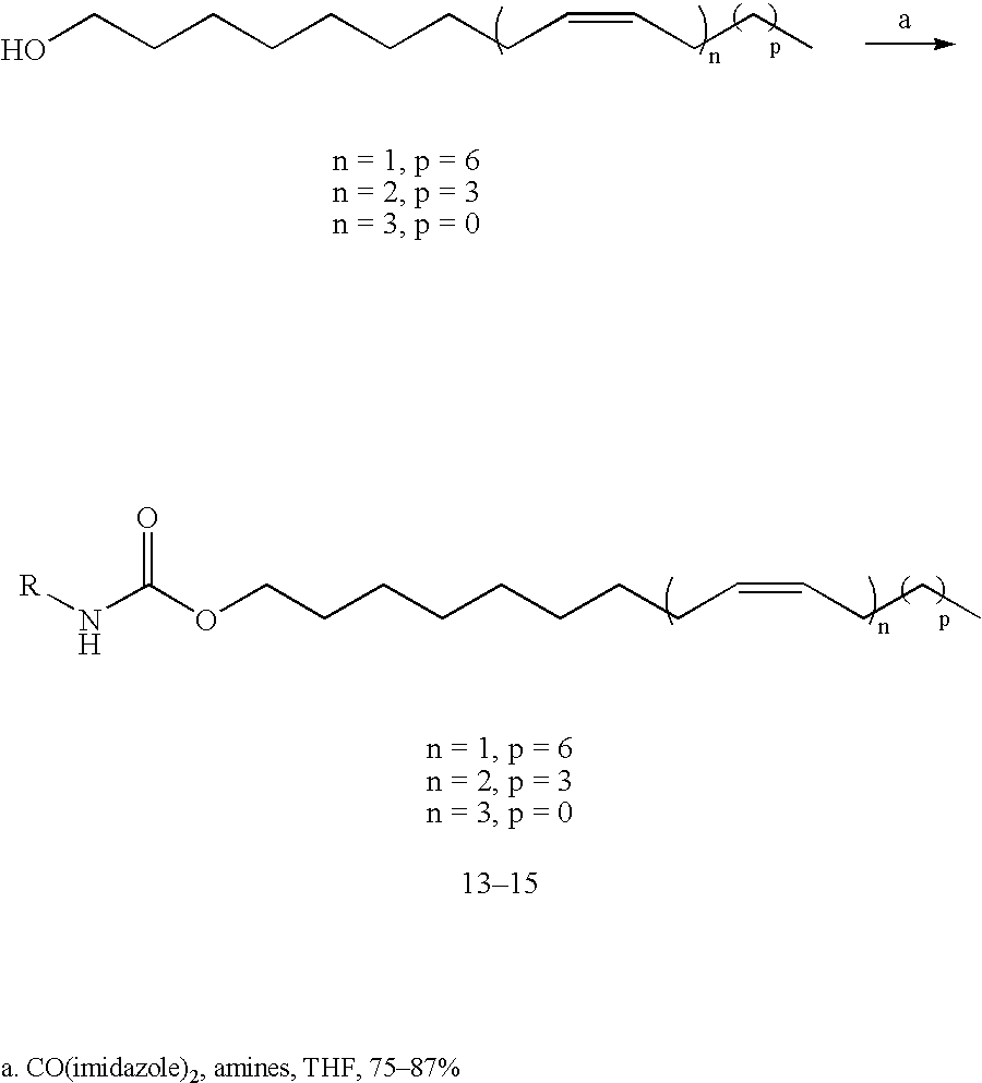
OCCCCCCCCC=CCCC.O(CCCCCCCCC=CCCC)C(N[R])=O
